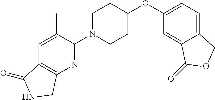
C1(N2CCC(OC3=CC=C4C(=C3)C(=O)OC4)CC2)=NC2=C(C=C1C)C(=O)NC2
